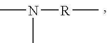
CN([R]C)C
